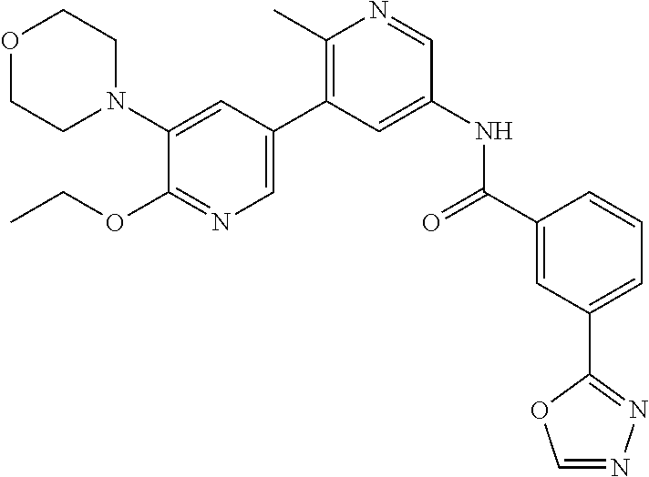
O1CCN(C2=CC(C3=C(C)N=CC(NC(C4=CC(C5=NN=CO5)=CC=C4)=O)=C3)=CN=C2OCC)CC1
